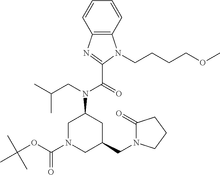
C1N(C(OC(C)(C)C)=O)CC(CN2C(=O)CCC2)CC1N(CC(C)C)C(=O)C1=NC2=C(N1CCCCOC)C=CC=C2
